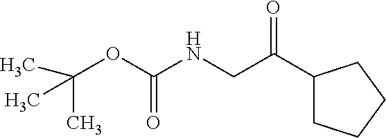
C(OC(NCC(C1CCCC1)=O)=O)(C)(C)C
